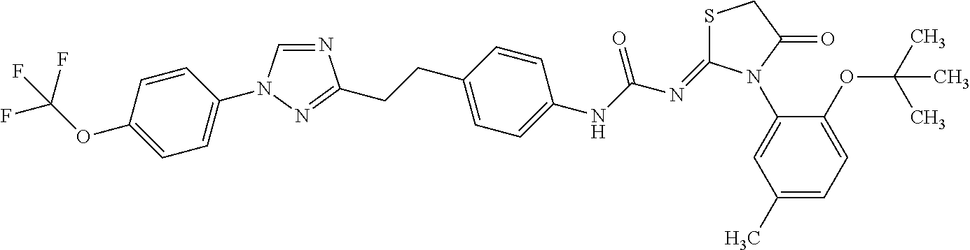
N1=CN(C2=CC=C(OC(F)(F)F)C=C2)N=C1CCC1=CC=C(NC(N=C2SCC(=O)N2C2=CC(C)=CC=C2OC(C)(C)C)=O)C=C1
